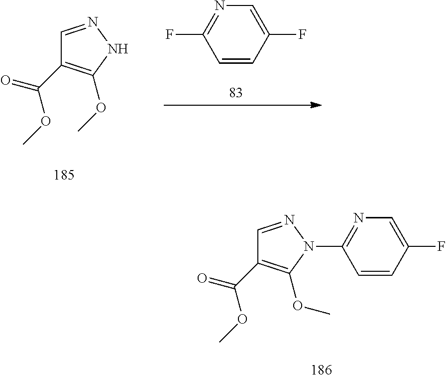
C1=NNC(OC)=C1C(=O)OC.C1=CC(F)=CN=C1F.C1=NN(C2=NC=C(F)C=C2)C(OC)=C1C(=O)OC
